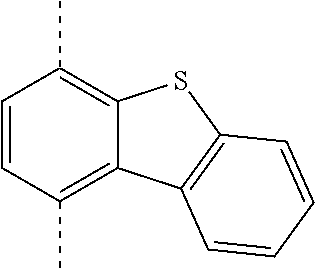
C1=CC(C)=C2C(=C1C)SC1=C2C=CC=C1
